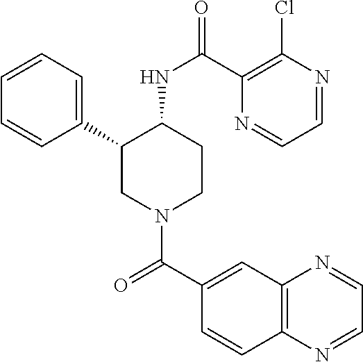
C1=CC=C(C2CN(C(C3=CC4=C(C=C3)N=CC=N4)=O)CCC2NC(=O)C2=C(Cl)N=CC=N2)C=C1
